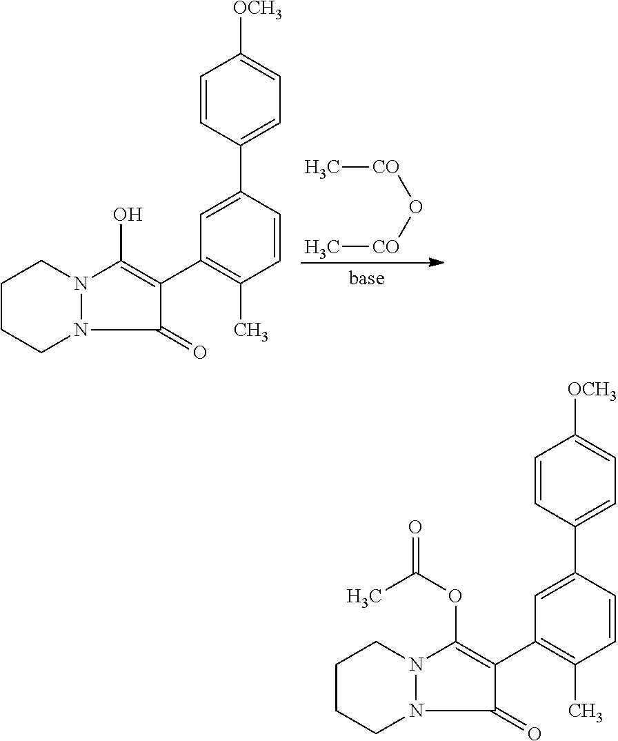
C1CCN2N(C1)C(O)=C(C1=C(C)C=CC(C3=CC=C([OCH3])C=C3)=C1)C2=O.[CO](O[CO]C)C.C1CCN2N(C1)C(OC(=O)C)=C(C1=C(C)C=CC(C3=CC=C([OCH3])C=C3)=C1)C2=O
